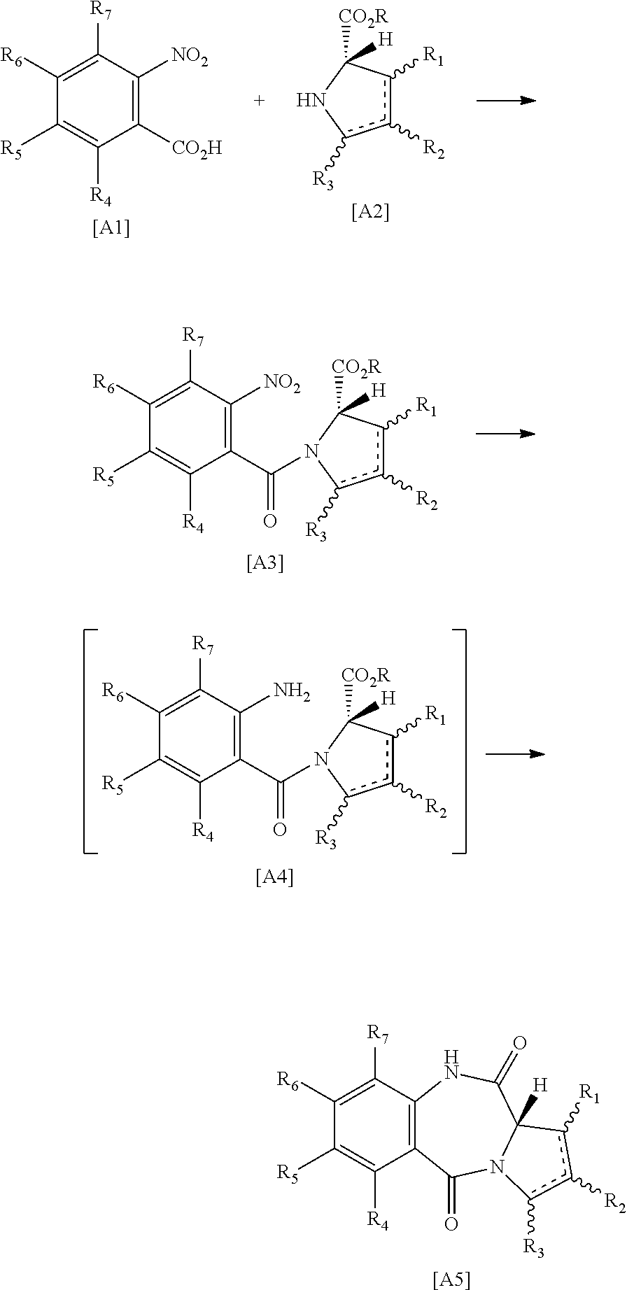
C1([CO2H])=C([NO2])C([R7])=C([R6])C([R5])=C1[R4].[[A1]].c1([R2])c([R1])C([CO2R])([H])Nc1[R3].[[A2]].[[A3]].C1(C(=O)N2C([CO2R])([H])c([R1])c([R2])c2[R3])=C([NO2])C([R7])=C([R6])C([R5])=C1[R4].[[A4]].C1(C(=O)N2C([CO2R])([H])c([R1])c([R2])c2[R3])=C(N)C([R7])=C([R6])C([R5])=C1[R4].[[A5]].C12=C(C([R7])=C([R6])C([R5])=C1[R4])NC(=O)C1([H])N(C2=O)c([R3])c([R2])c1[R1]
